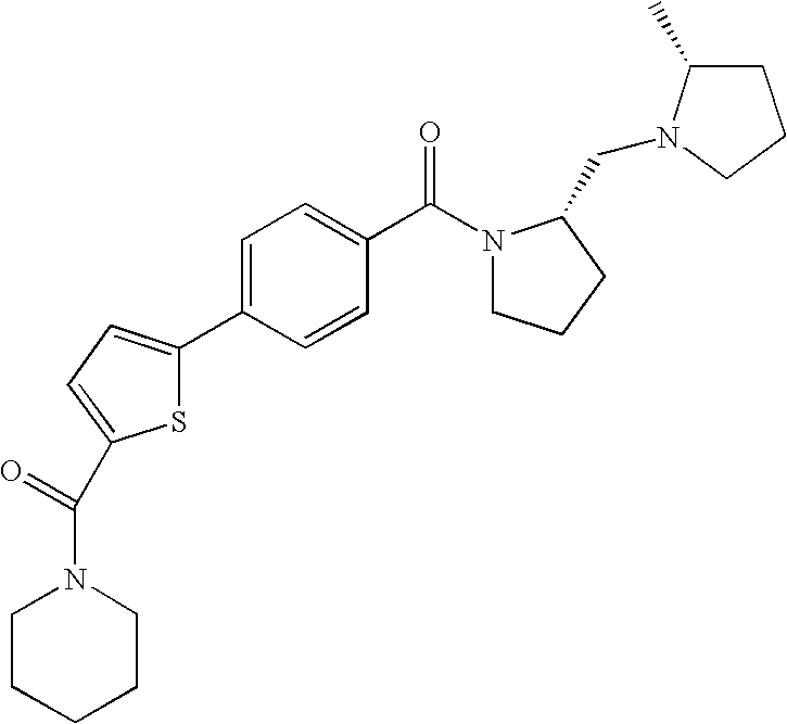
C1=C(C2=CC=C(C(=O)N3CCCCC3)S2)C=CC(C(=O)N2CCCC2CN2C(C)CCC2)=C1
